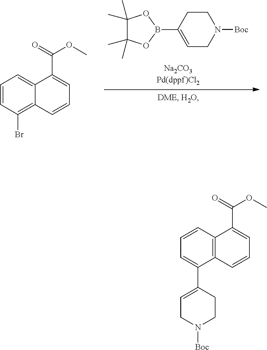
C1=C2C(=C(Br)C=C1)C=CC=C2C(=O)OC.C1(C)(C)C(C)(C)OB(C2=CCN([Boc])CC2)O1.C1=CC=C(C2=CCN([Boc])CC2)C2=C1C(C(=O)OC)=CC=C2
